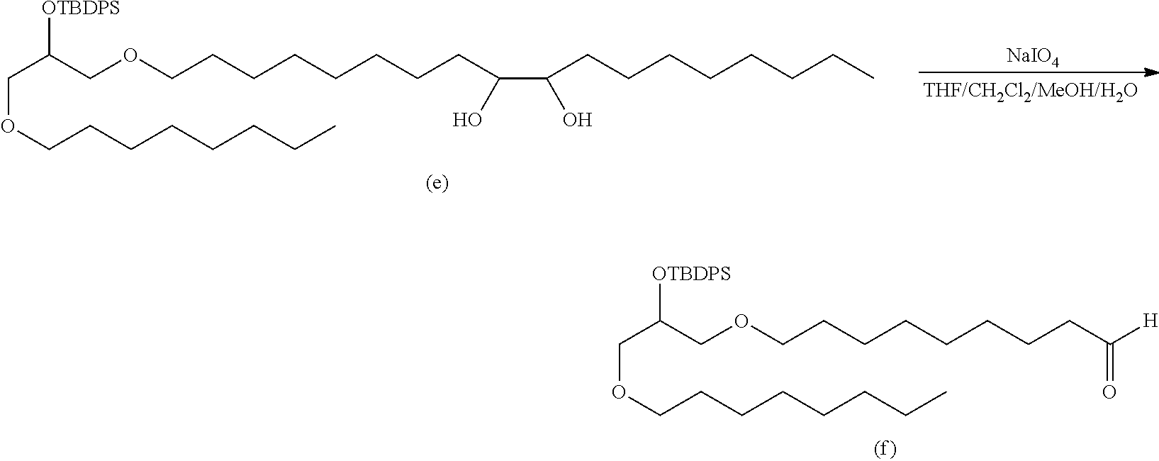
O(CCCCCCCCC([H])=O)CC(COCCCCCCCC)[OTBDPS].O(CCCCCCCCC(C(CCCCCCCC)O)O)CC(COCCCCCCCC)[OTBDPS].[NaIO4]
